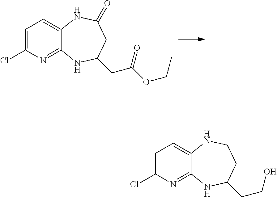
C1=C(Cl)N=C2C(=C1)NC(=O)CC(CC(OCC)=O)N2.C1=C(Cl)N=C2C(=C1)NCCC(CCO)N2
